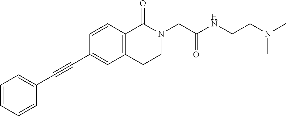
C1=CC=CC(C#CC2=CC3=C(C=C2)C(=O)N(CC(NCCN(C)C)=O)CC3)=C1
